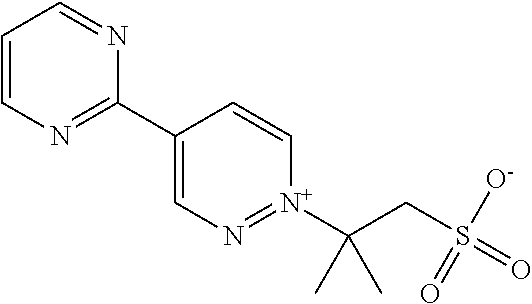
C1=CN=C(C2=CN=[N+](C(CS(=O)([O-])=O)(C)C)C=C2)N=C1
